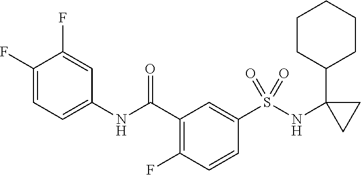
C1(F)=CC=C(NC(C2=C(F)C=CC(S(NC3(C4CCCCC4)CC3)(=O)=O)=C2)=O)C=C1F
